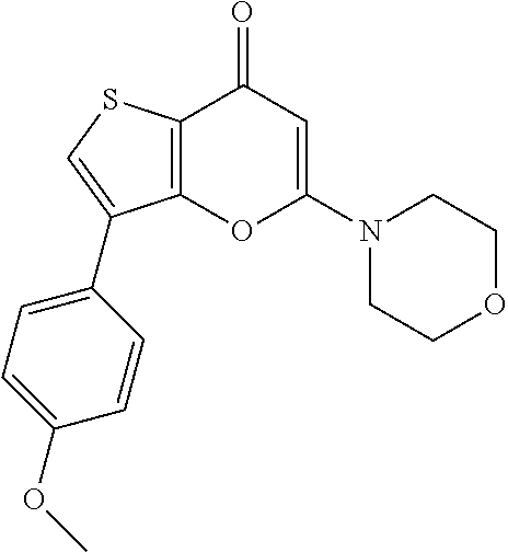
C12=C(SC=C1C1=CC=C(OC)C=C1)C(=O)C=C(N1CCOCC1)O2
